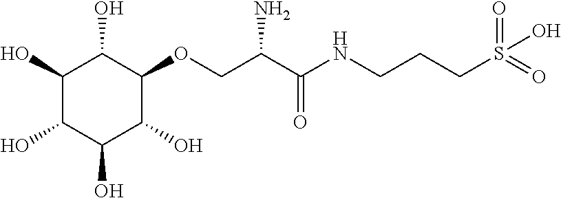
C1(O)C(O)C(O)C(O)C(OCC(C(NCCCS(=O)(=O)O)=O)N)C1O
